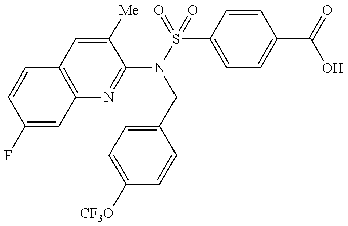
C1(N(S(=O)(C2=CC=C(C(=O)O)C=C2)=O)CC2=CC=C([CF3O])C=C2)=NC2=C(C=C1[Me])C=CC(F)=C2
